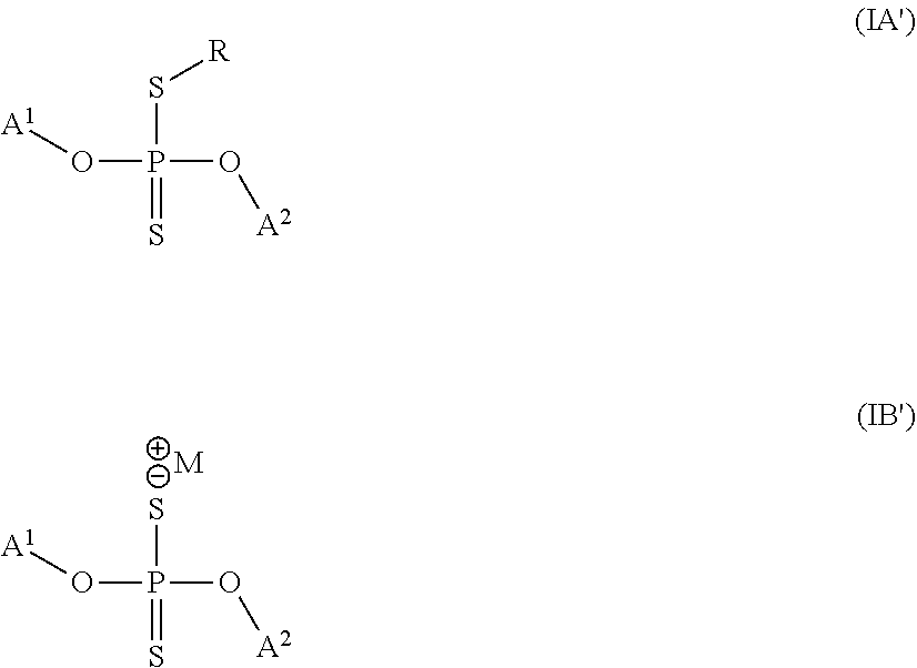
P(S)(=S)(O[A2])O[A1].[M].P(S[R])(=S)(O[A2])O[A1]
